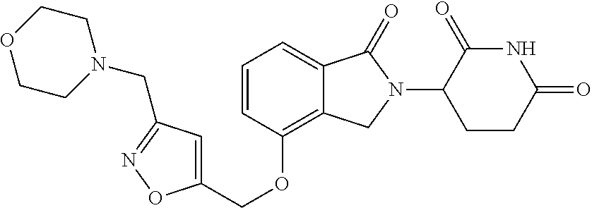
C1(COC2=C3C(=CC=C2)C(=O)N(C2CCC(=O)NC2=O)C3)=CC(CN2CCOCC2)=NO1
